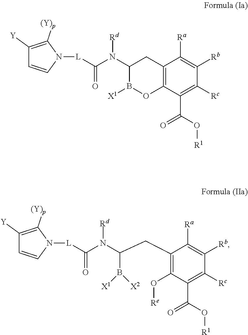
C1([Y])=C([(Y)p])N([L]C(N(C2B([X1])OC3=C(C2)C([Ra])=C([Rb])C([Rc])=C3C(O[R1])=O)[Rd])=O)C=C1.C1([Y])=C([(Y)p])N([L]C(N(C(B([X1])[X2])CC2=C(O[Re])C(C(O[R1])=O)=C([Rc])C([Rb])=C2[Ra])[Rd])=O)C=C1
